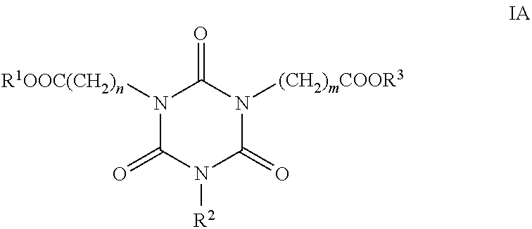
N1([R1OOC(CH2)n])C(=O)N([R2])C(=O)N([(CH2)mCOOR3])C1=O
